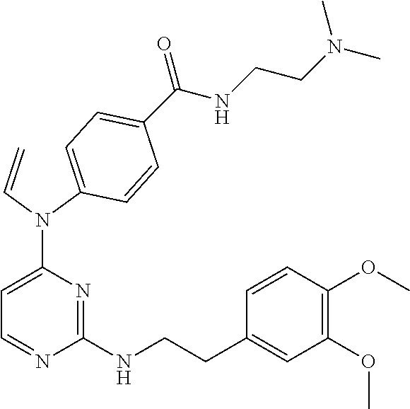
C1(N(C=C)C2=CC=C(C(NCCN(C)C)=O)C=C2)=CC=NC(NCCC2=CC(OC)=C(OC)C=C2)=N1
